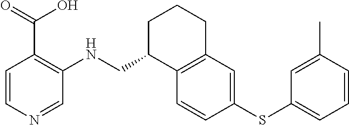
C1=CC(SC2=CC=CC(C)=C2)=CC2=C1C(CNC1=C(C(O)=O)C=CN=C1)CCC2
